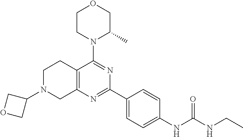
C12=C(CCN(C3COC3)C1)C(N1CCOCC1C)=NC(C1=CC=C(NC(NCC)=O)C=C1)=N2
